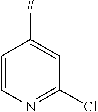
C1=CN=C(Cl)C=C1[#]
